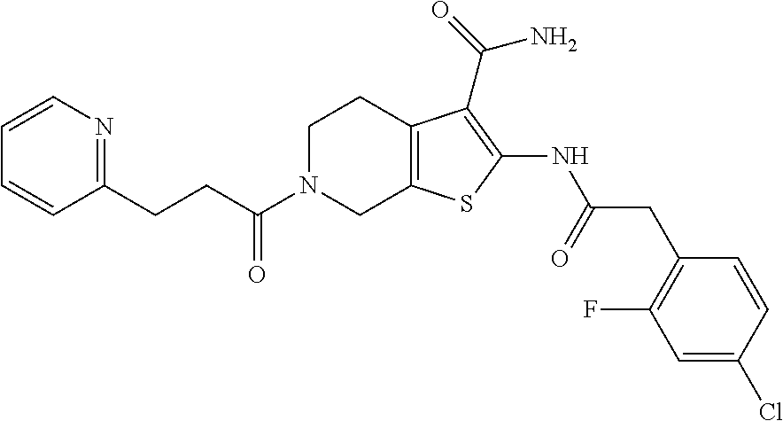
C(CC1=NC=CC=C1)C(N1CC2=C(CC1)C(C(=O)N)=C(NC(CC1=C(F)C=C(Cl)C=C1)=O)S2)=O
